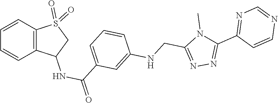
N1=C(CNC2=CC(C(NC3C4=C(S(=O)(=O)C3)C=CC=C4)=O)=CC=C2)N(C)C(C2=NC=NC=C2)=N1
